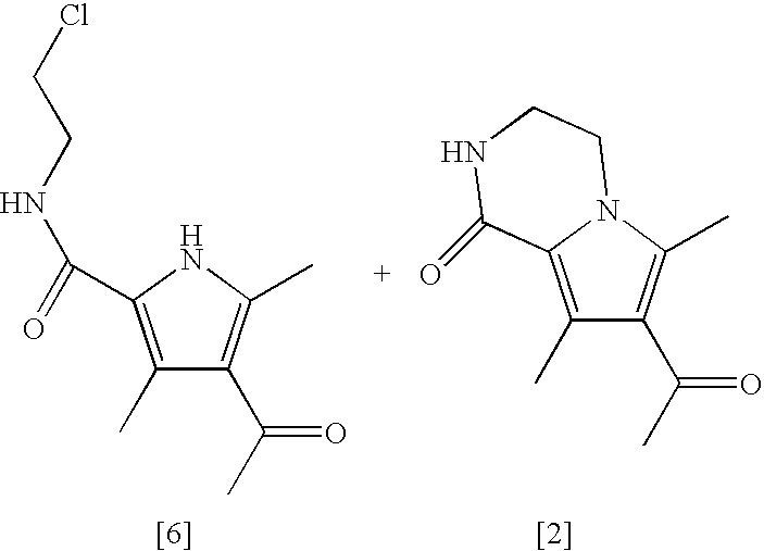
C1(C)=C(C(=O)NCCCl)NC(C)=C1C(C)=O.C1(C)=C2N(C(C)=C1C(C)=O)CCNC2=O
